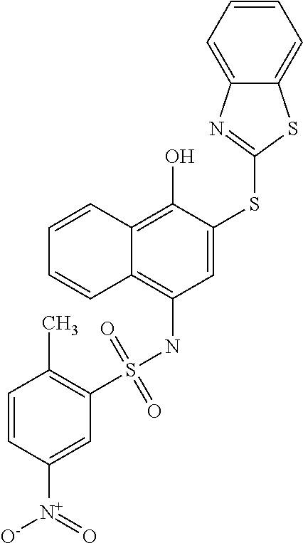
S(=O)(=O)(NC1=C2C(=C(O)C(SC3=NC4=CC=CC=C4S3)=C1)C=CC=C2)C1=C(C)C=CC([N+](=O)[O-])=C1
